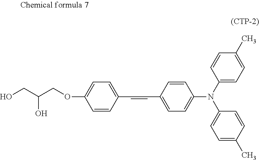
C(=CC1=CC=C(N(C2=CC=C(C)C=C2)C2=CC=C(C)C=C2)C=C1)C1=CC=C(OCC(O)CO)C=C1
